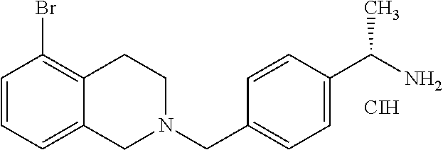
[CIH].C1=CC=C2C(=C1Br)CCN(CC1=CC=C(C(N)C)C=C1)C2
